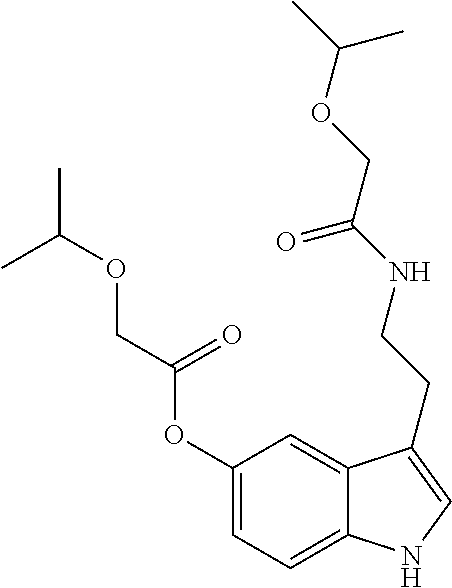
C1(OC(COC(C)C)=O)=CC=C2C(=C1)C(CCNC(COC(C)C)=O)=CN2
